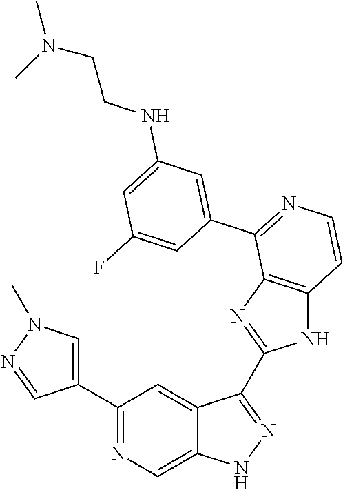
C1(C2=CN(C)N=C2)=NC=C2C(=C1)C(C1=NC3=C(N1)C=CN=C3C1=CC(NCCN(C)C)=CC(F)=C1)=NN2
